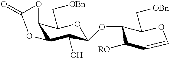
O=C1OC2C(C(O)C(OC3C(C[OBn])OC=CC3[RO])OC2C[OBn])O1
